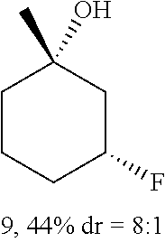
C1CCC(F)CC1(C)O
